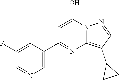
N12C(=C(C3CC3)C=N1)N=C(C1=CN=CC(F)=C1)C=C2O
